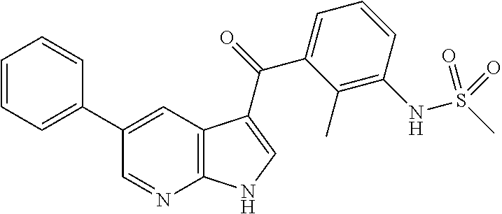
C12=C(C=C(C3=CC=CC=C3)C=N1)C(C(=O)C1=CC=CC(NS(C)(=O)=O)=C1C)=CN2
